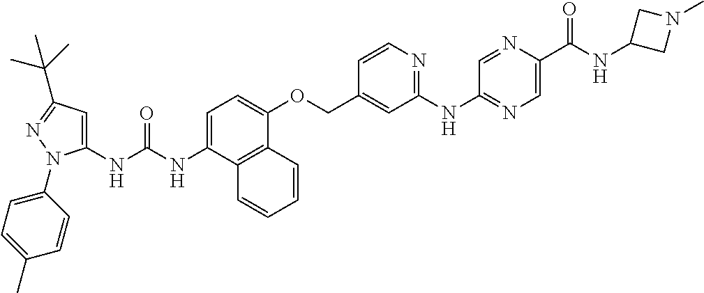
N(C1=CC=C(OCC2=CC(NC3=NC=C(C(NC4CN(C)C4)=O)N=C3)=NC=C2)C2=C1C=CC=C2)C(=O)NC1=CC(C(C)(C)C)=NN1C1=CC=C(C)C=C1
